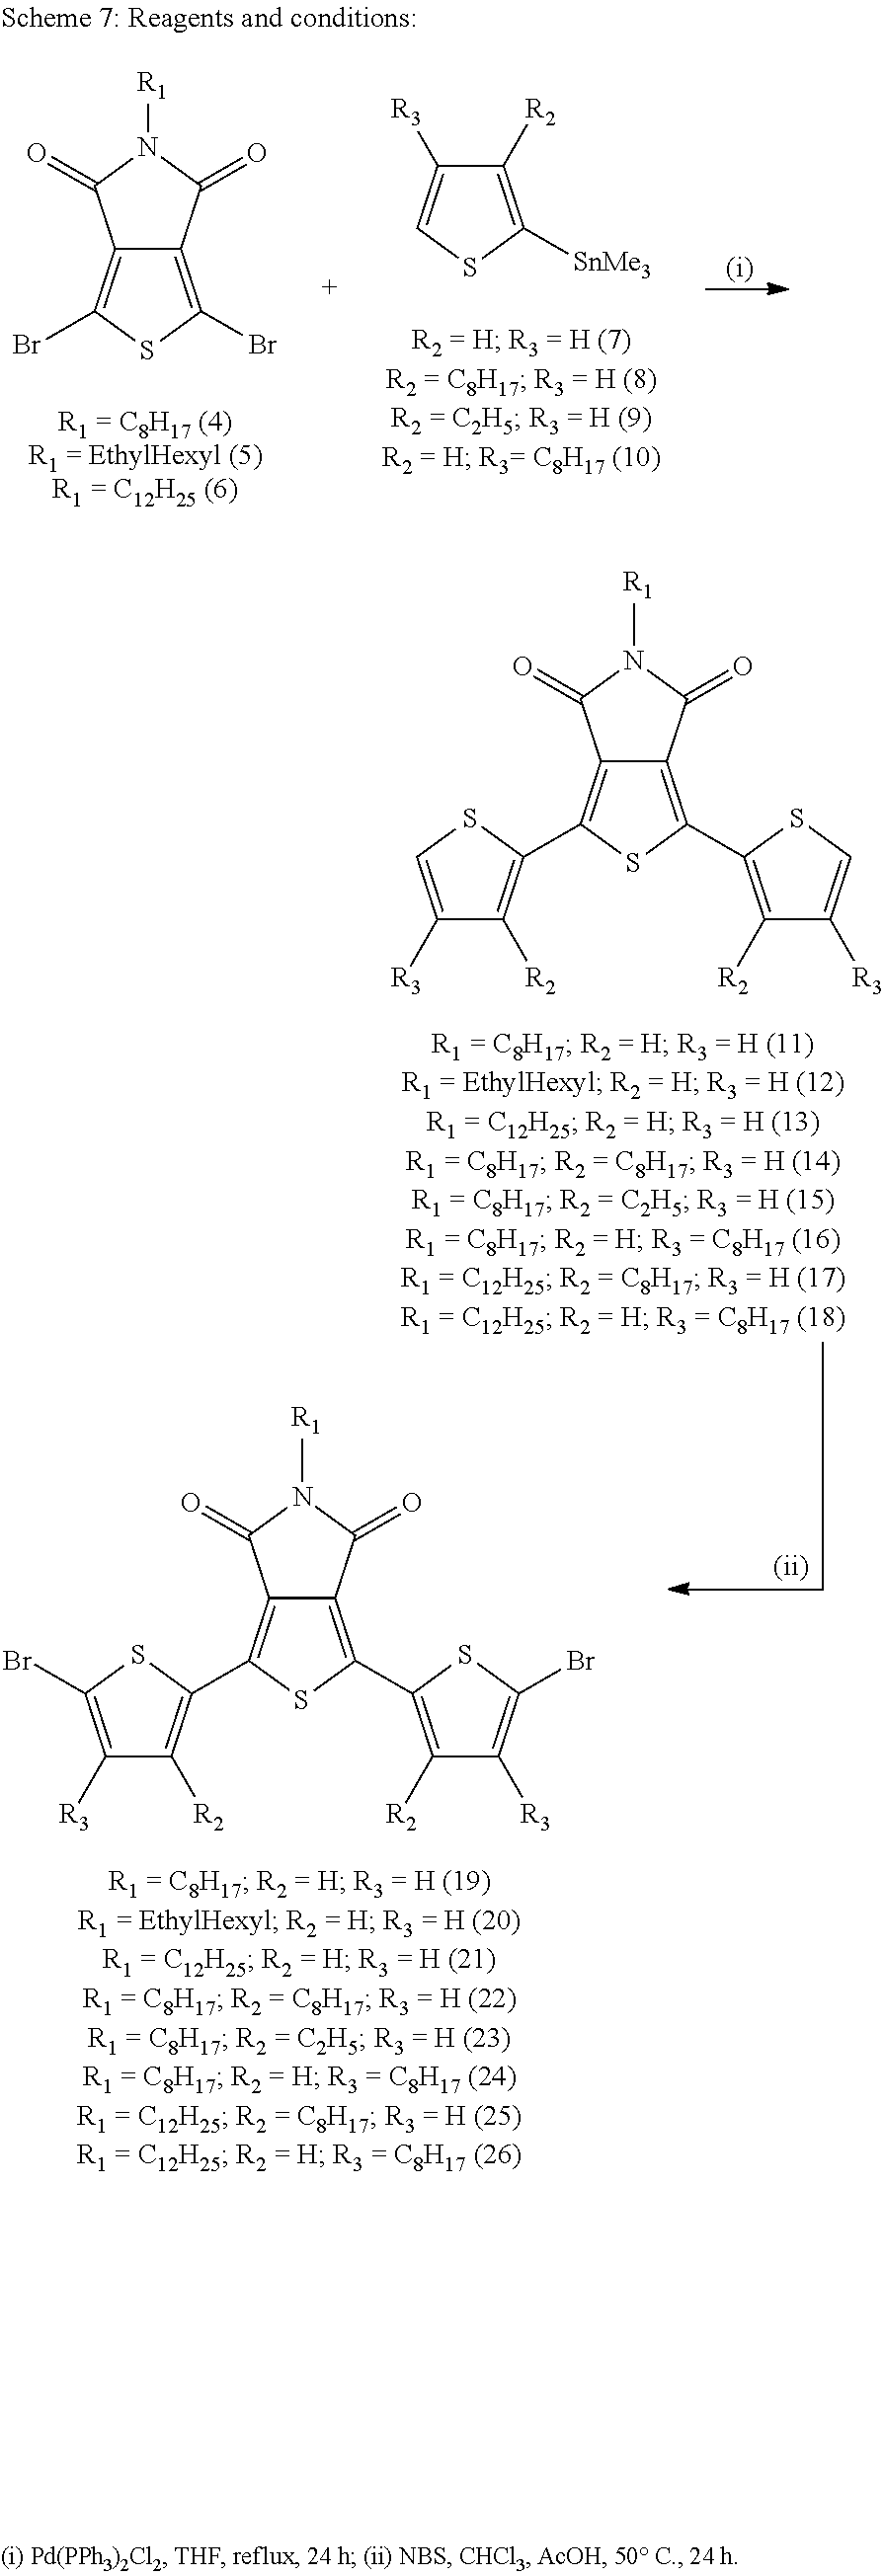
C1([R3])=CSC([SnMe3])=C1[R2].C12=C(Br)SC(Br)=C1C(=O)N([R1])C2=O.C12=C(C3=C([R2])C([R3])=CS3)SC(C3=C([R2])C([R3])=CS3)=C1C(=O)N([R1])C2=O.C12=C(C3=C([R2])C([R3])=C(Br)S3)SC(C3=C([R2])C([R3])=C(Br)S3)=C1C(=O)N([R1])C2=O
